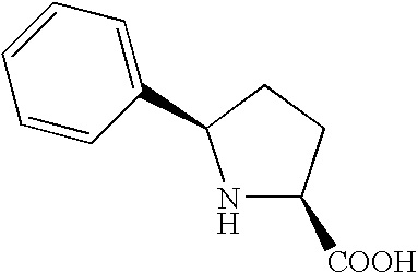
C1=CC=CC(C2NC([COOH])CC2)=C1
